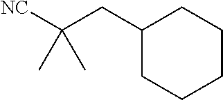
C1(CC([NC])(C)C)CCCCC1
